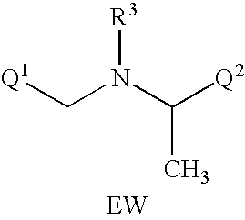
[Q1]CN(C([Q2])C)[R3].[EW]
